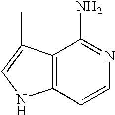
C12=C(C=CN=C1N)NC=C2C
